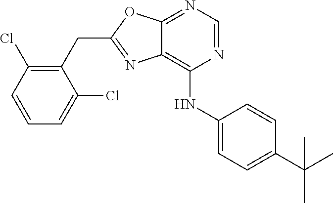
C1(CC2=NC3=C(NC4=CC=C(C(C)(C)C)C=C4)N=CN=C3O2)=C(Cl)C=CC=C1Cl
